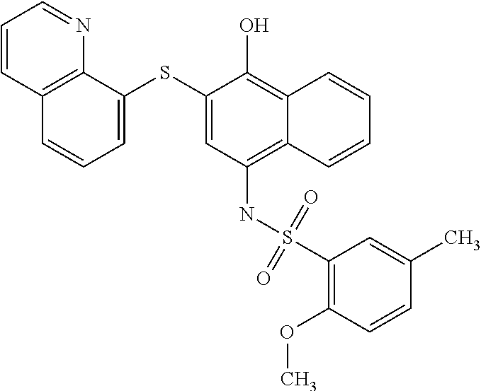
C1=C(SC2=CC(NS(C3=C(OC)C=CC(C)=C3)(=O)=O)=C3C(=C2O)C=CC=C3)C2=C(C=C1)C=CC=N2
